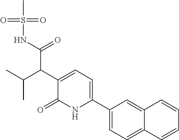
C1(C2=CC=C(C(C(NS(C)(=O)=O)=O)C(C)C)C(=O)N2)=CC=C2C(=C1)C=CC=C2
